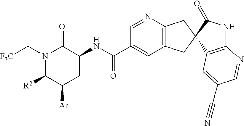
C1(C(NC2C(=O)N(C[F3C])C([R2])C([Ar])C2)=O)=CC2=C(N=C1)CC1(C2)C2=C(NC1=O)N=CC(C#N)=C2
